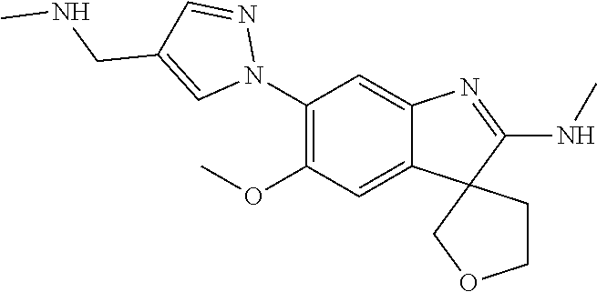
C1(N2N=CC(CNC)=C2)=C(OC)C=C2C(=C1)N=C(NC)C21COCC1
